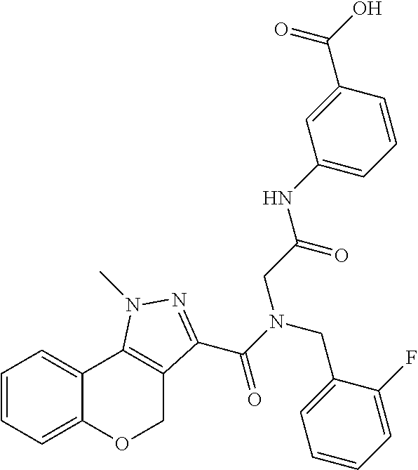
C1=CC=C2C(=C1)C1=C(CO2)C(C(N(CC2=CC=CC=C2F)CC(NC2=CC=CC(C(O)=O)=C2)=O)=O)=NN1C
